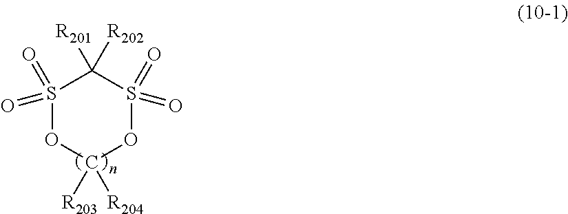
S1(=O)(=O)OC([R203])([R204])OS(=O)(=O)C1([R201])[R202]
